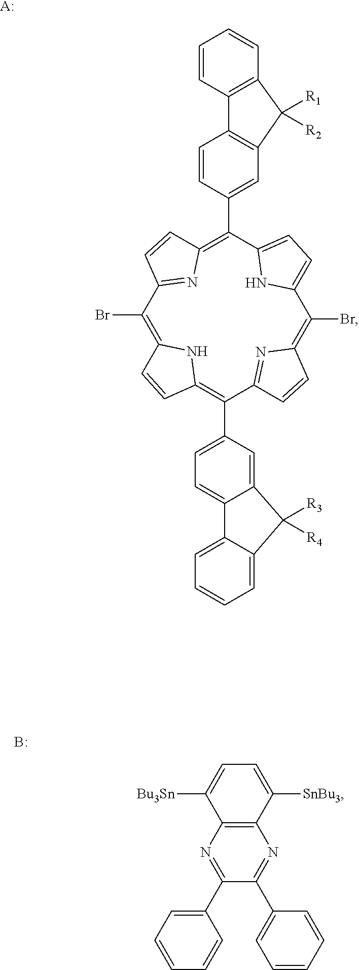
C1(Br)=C2NC(=C(C3=CC=C4C(=C3)C([R3])([R4])C3=CC=CC=C43)C3=NC(=C(Br)C4=CC=C(C(C5=CC6=C(C=C5)C5=C(C=CC=C5)C6([R1])[R2])=C5N=C1C=C5)N4)C=C3)C=C2.[A:].C12=C(C([SnBu3])=CC=C1[Bu3Sn])N=C(C1=CC=CC=C1)C(C1=CC=CC=C1)=N2.B
